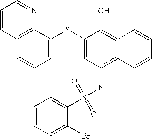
C1=CC2=C(N=C1)C(SC1=CC(NS(=O)(=O)C3=CC=CC=C3Br)=C3C(=C1O)C=CC=C3)=CC=C2
